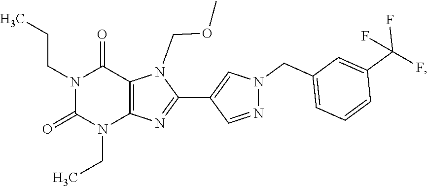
N1(CCC)C(=O)N(CC)C2=C(C1=O)N(COC)C(C1=CN(CC3=CC=CC(C(F)(F)F)=C3)N=C1)=N2
